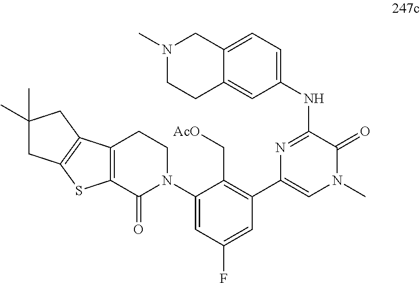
C12=C(C(=O)N(C3=CC(F)=CC(C4=CN(C)C(=O)C(NC5=CC=C6C(=C5)CCN(C)C6)=N4)=C3C[AcO])CC1)SC1=C2CC(C)(C)C1
